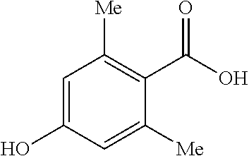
C1=C(O)C=C([Me])C(C(O)=O)=C1[Me]
